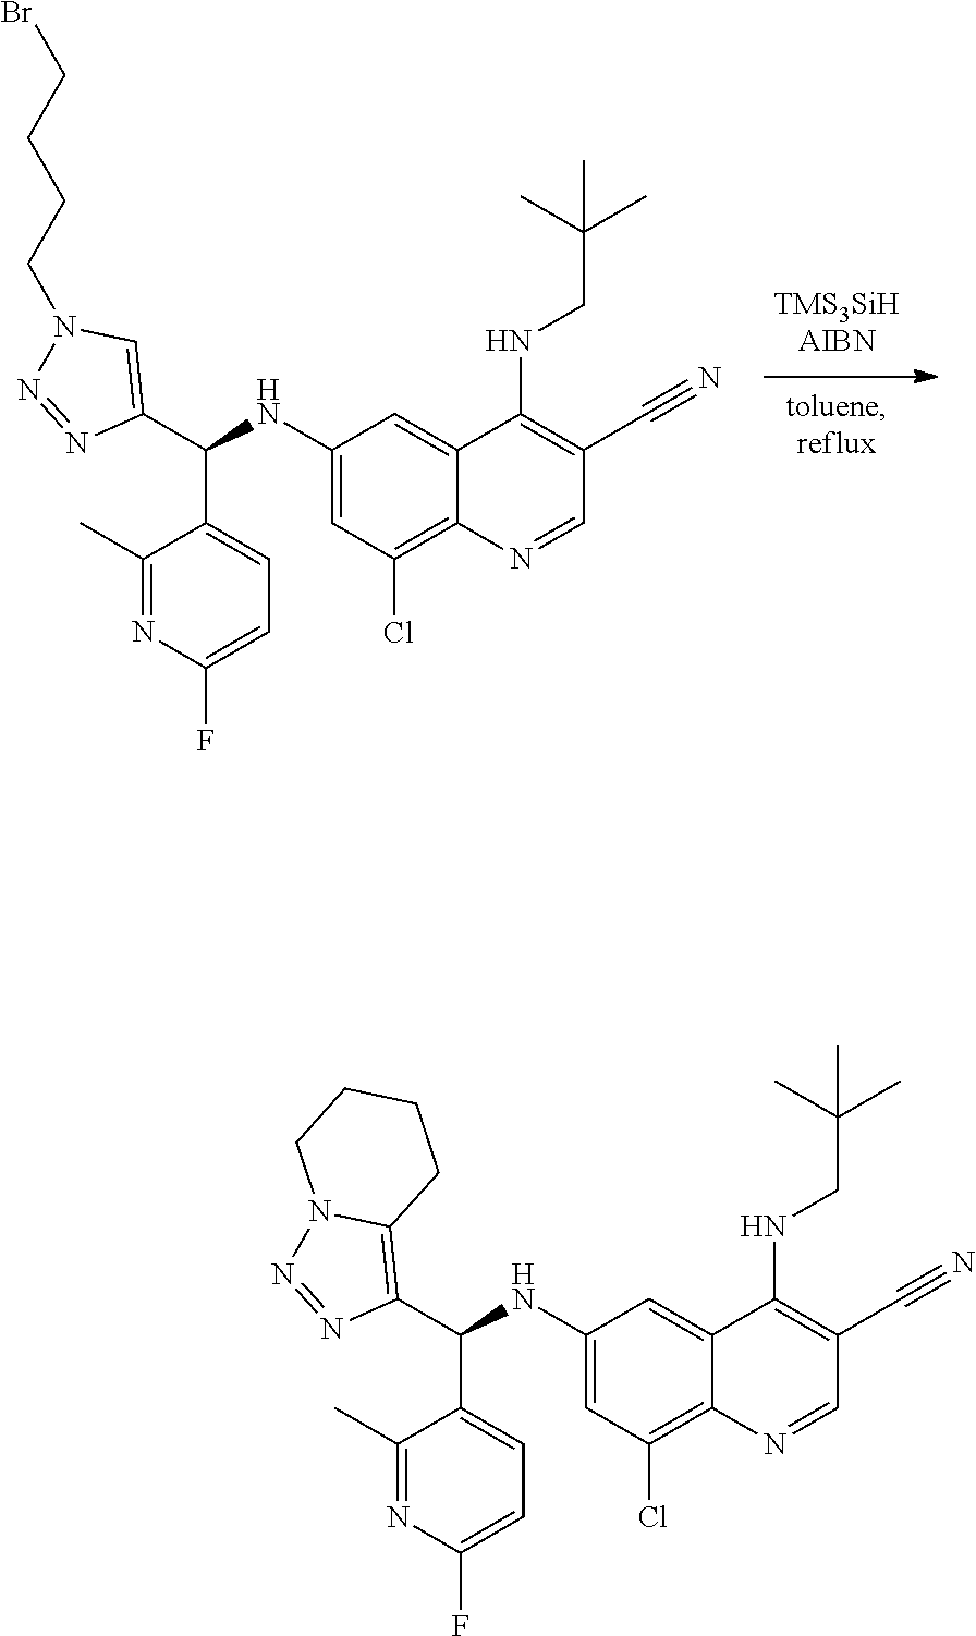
C1(NC(C2=CN(CCCCBr)N=N2)C2=CC=C(F)N=C2C)=CC(Cl)=C2C(=C1)C(NCC(C)(C)C)=C(C#N)C=N2.C1(NC(C2=C3N(N=N2)CCCC3)C2=CC=C(F)N=C2C)=CC(Cl)=C2C(=C1)C(NCC(C)(C)C)=C(C#N)C=N2
